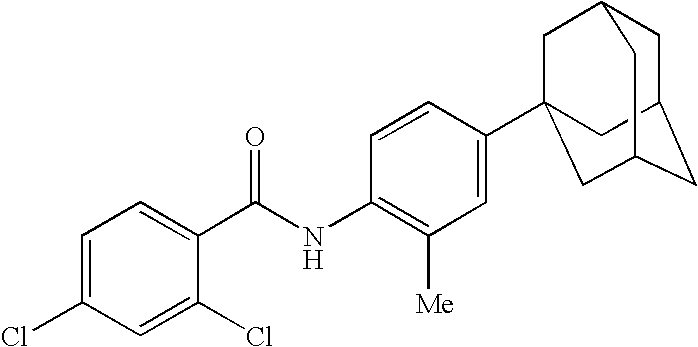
C1=C(Cl)C=C(Cl)C(C(NC2=C([Me])C=C(C34CC5CC(CC(C3)C5)C4)C=C2)=O)=C1
